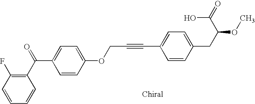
C1=C(OCC#CC2=CC=C(CC(OC)C(=O)O)C=C2)C=CC(C(C2=C(F)C=CC=C2)=O)=C1
